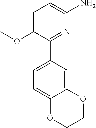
C1=C(OC)C(C2=CC=C3C(=C2)OCCO3)=NC(N)=C1
